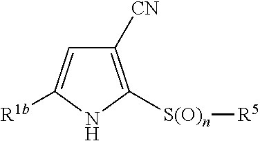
C1([CN])=C([S(O)n][R5])NC([R1b])=C1
